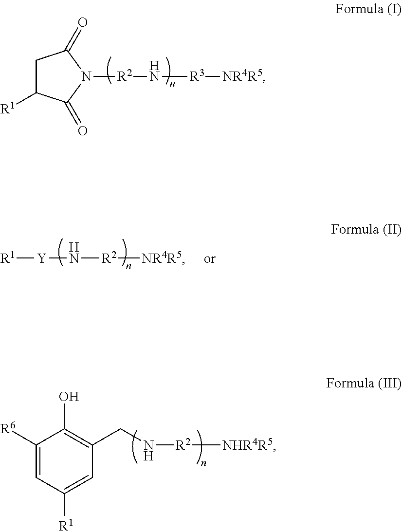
C1C([R1])C(=O)N([R2]N[R3][NR4R5])C1=O.[R1][Y]N[R2][NR4R5].C1([R6])=CC([R1])=CC(CN[R2][NHR4R5])=C1O
